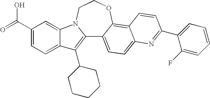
C12=C(C3CCCCC3)C3=CC=C(C(=O)O)C=C3N1CCOC1=C3C(=CC=C21)N=C(C1=CC=CC=C1F)C=C3
